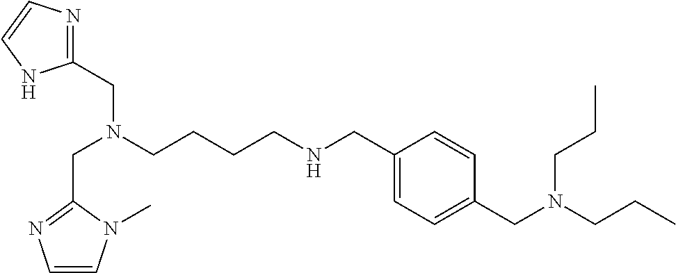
C(N(CCCCNCC1=CC=C(CN(CCC)CCC)C=C1)CC1=NC=CN1C)C1=NC=CN1
